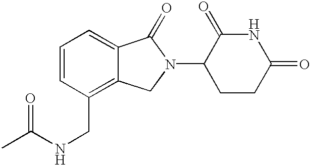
N1C(=O)CCC(N2C(=O)C3=CC=CC(CNC(C)=O)=C3C2)C1=O
